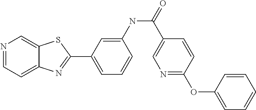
N1=CC=C2C(=C1)SC(C1=CC=CC(NC(=O)C3=CN=C(OC4=CC=CC=C4)C=C3)=C1)=N2
